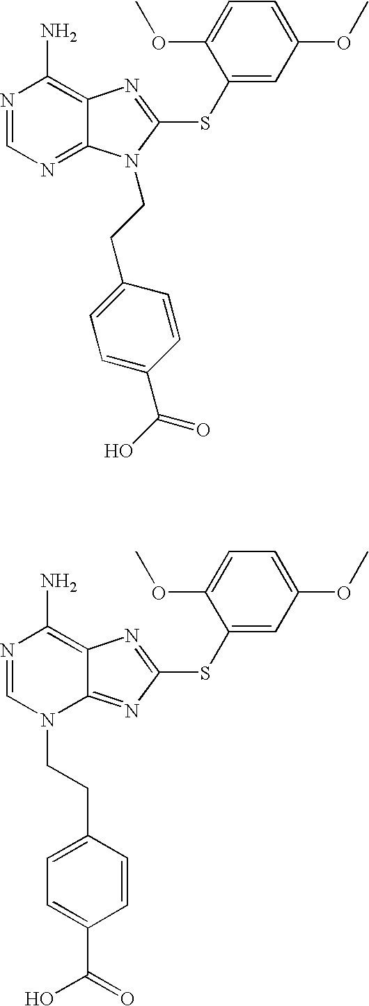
N1=CN=C2C(=C1N)N=C(SC1=CC(OC)=CC=C1OC)N2CCC1=CC=C(C(O)=O)C=C1.N1=CN(CCC2=CC=C(C(=O)O)C=C2)C2=NC(SC3=CC(OC)=CC=C3OC)=NC2=C1N
